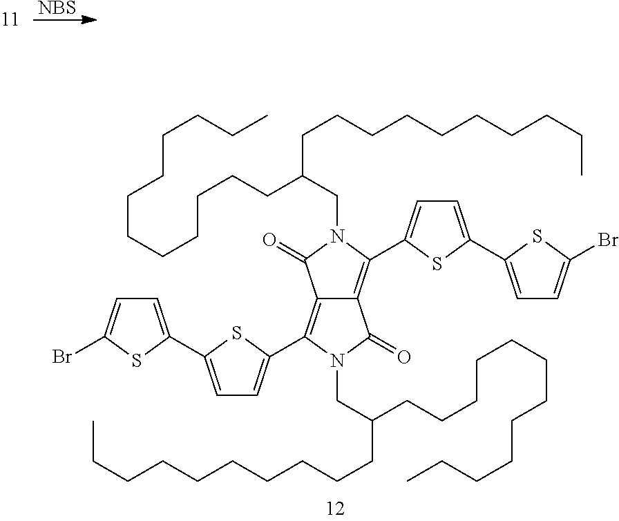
[NBS].C1=C(C2=CC=C(C3=C4C(=C(C5=CC=C(C6=CC=C(Br)S6)S5)N(CC(CCCCCCCCCCCC)CCCCCCCCCC)C4=O)C(=O)N3CC(CCCCCCCCCCCC)CCCCCCCCCC)S2)SC(Br)=C1
